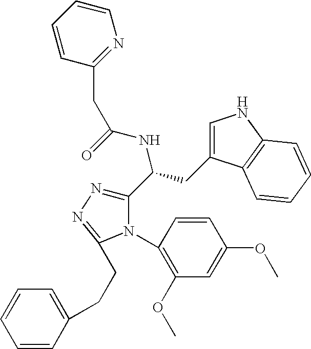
C1(C(CC2=CNC3=C2C=CC=C3)NC(=O)CC2=NC=CC=C2)=NN=C(CCC2=CC=CC=C2)N1C1=C(OC)C=C(OC)C=C1
